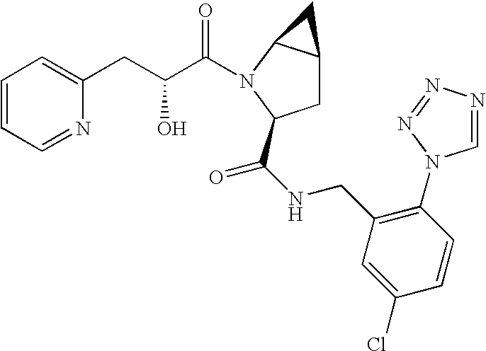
C(C(C(=O)N1C2C(CC1C(NCC1=C(N3C=NN=N3)C=CC(Cl)=C1)=O)C2)O)C1=CC=CC=N1
